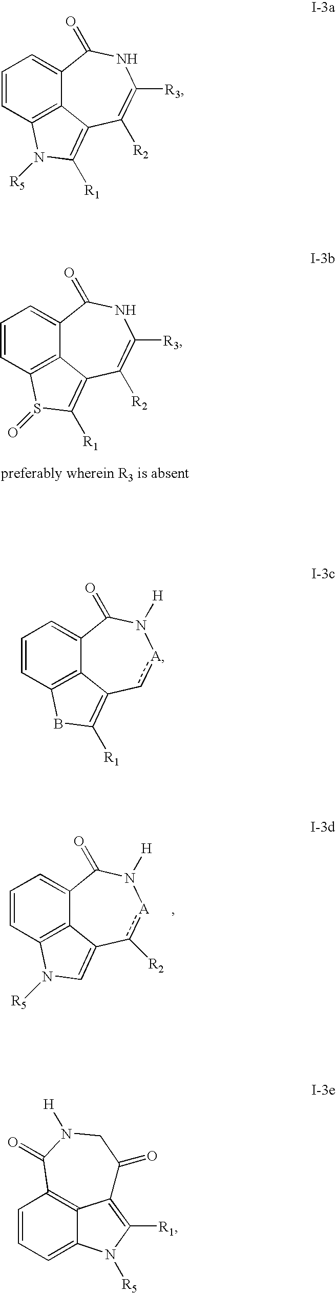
C1=CC2=C3C(=C1)C(=O)N([H])[A]c([R2])C3=CN2[R5].C1=CC2=C3C(=C1)C(=O)NC([R3])=C([R2])C3=C([R1])S2=O.C1=CC2=C3C(=C1)C(=O)NC([R3])=C([R2])C3=C([R1])N2[R5].C1=CC2=C3C(=C1)C(=O)N([H])[A]cC3=C([R1])B2.C1=CC=C2C3=C1C(=O)N([H])CC(=O)C3=C([R1])N2[R5]
